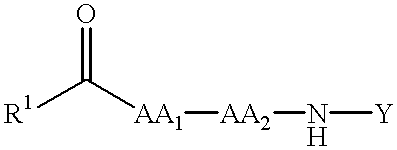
O=C([R1])[AA1][AA2]N[Y]
